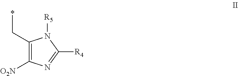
C1(C*)=C([O2N])N=C([R4])N1[R5]
